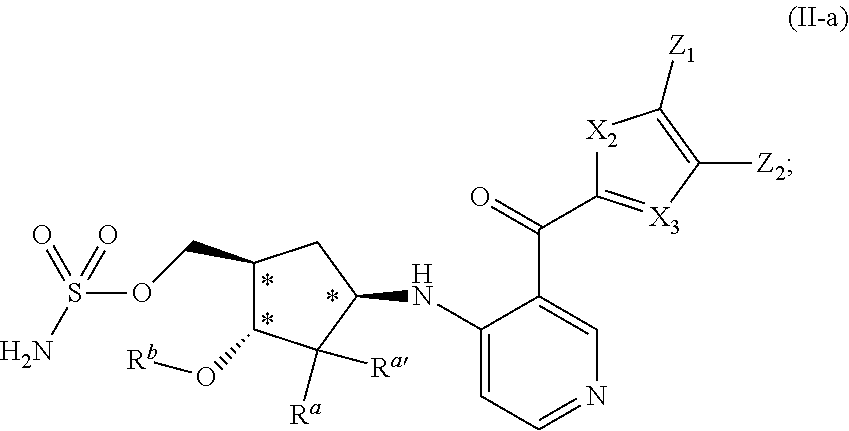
C1(COS(N)(=O)=O)C(O[Rb])C([Ra])([Ra])C(NC2=CC=NC=C2C(=O)C2=[X3]C([Z2])=C([Z1])[X2]2)C1
